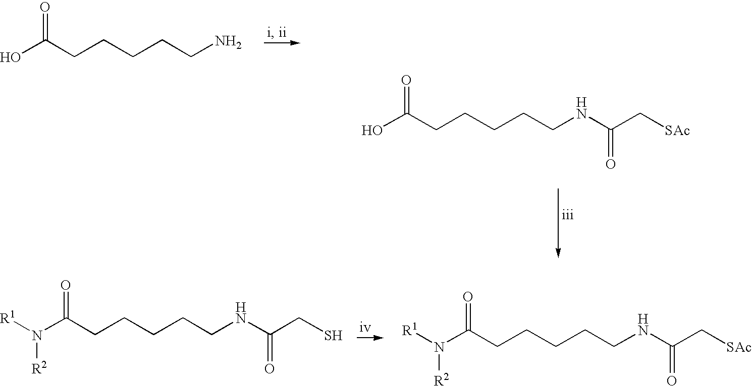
OC(CCCCCN)=O.OC(CCCCCNC(C[SAc])=O)=O.[R1]N(C(CCCCCNC(C[SAc])=O)=O)[R2].[R1]N(C(CCCCCNC(CS)=O)=O)[R2]
